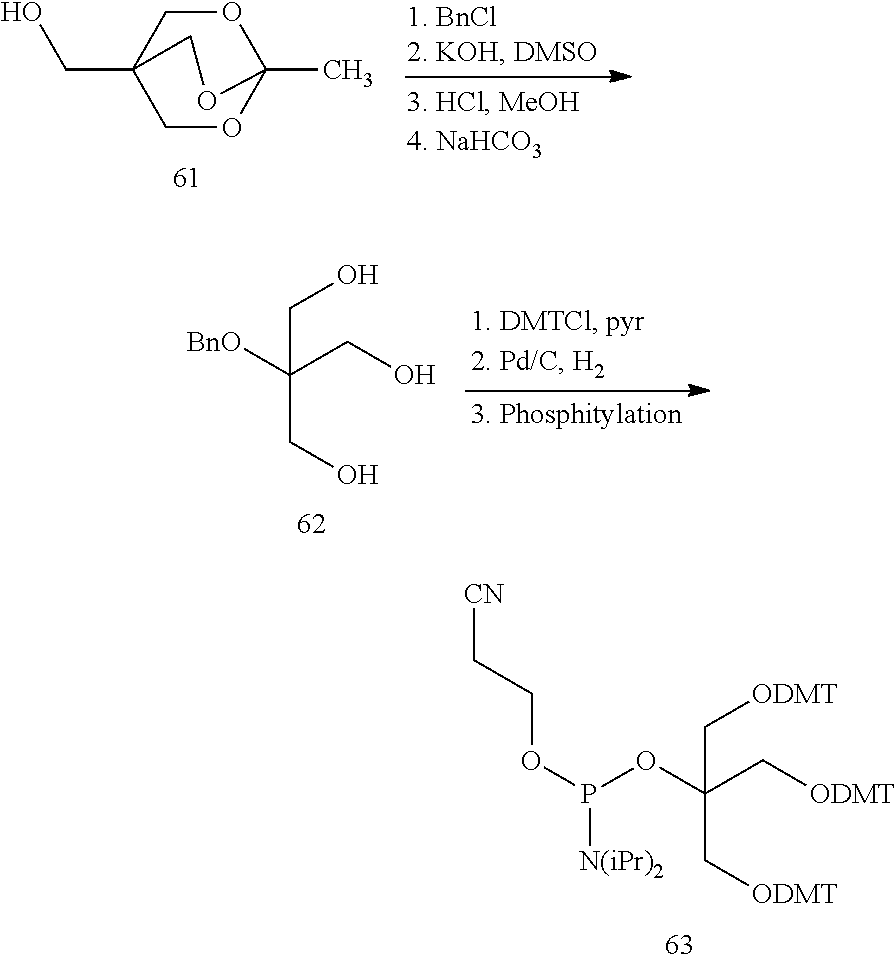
C(C[ODMT])(OP(OCC[CN])[N(iPr)2])(C[ODMT])C[ODMT].O1CC2(CO)COC1(C)OC2.C(CO)([BnO])(CO)CO
